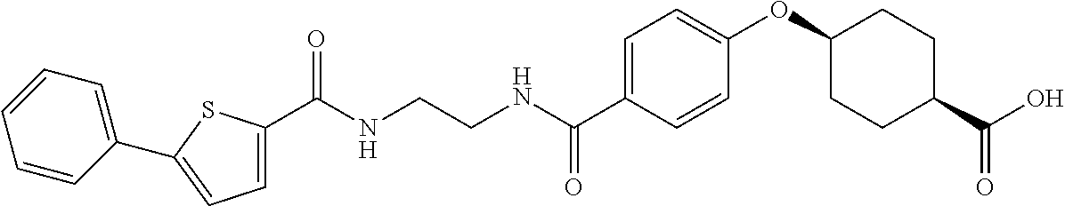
C(NCCNC(C1=CC=C(OC2CCC(C(O)=O)CC2)C=C1)=O)(=O)C1=CC=C(C2=CC=CC=C2)S1
